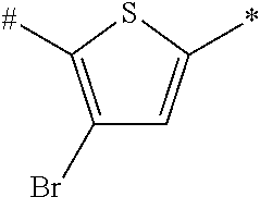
C1(Br)=C([#])SC(*)=C1
